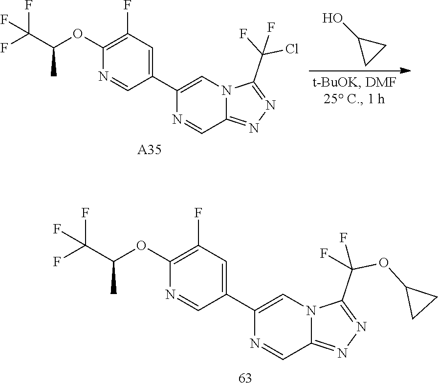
C1(OC(C(F)(F)F)C)=C(F)C=C(C2=CN3C(=NN=C3C(F)(OC3CC3)F)C=N2)C=N1.C1(OC(C(F)(F)F)C)=C(F)C=C(C2=CN3C(=NN=C3C(F)(Cl)F)C=N2)C=N1.[A35].C1(O)CC1
